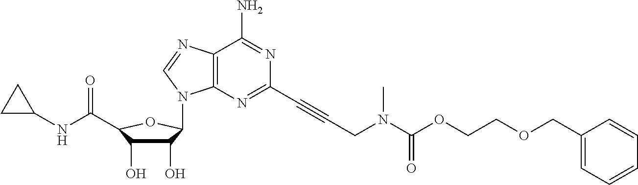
C1(O)C(O)C(C(NC2CC2)=O)OC1N1C2=C(N=C1)C(N)=NC(C#CCN(C(OCCOCC1=CC=CC=C1)=O)C)=N2
